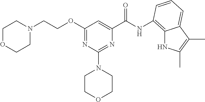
N(C(C1=CC(OCCN2CCOCC2)=NC(N2CCOCC2)=N1)=O)C1=C2NC(C)=C(C)C2=CC=C1
